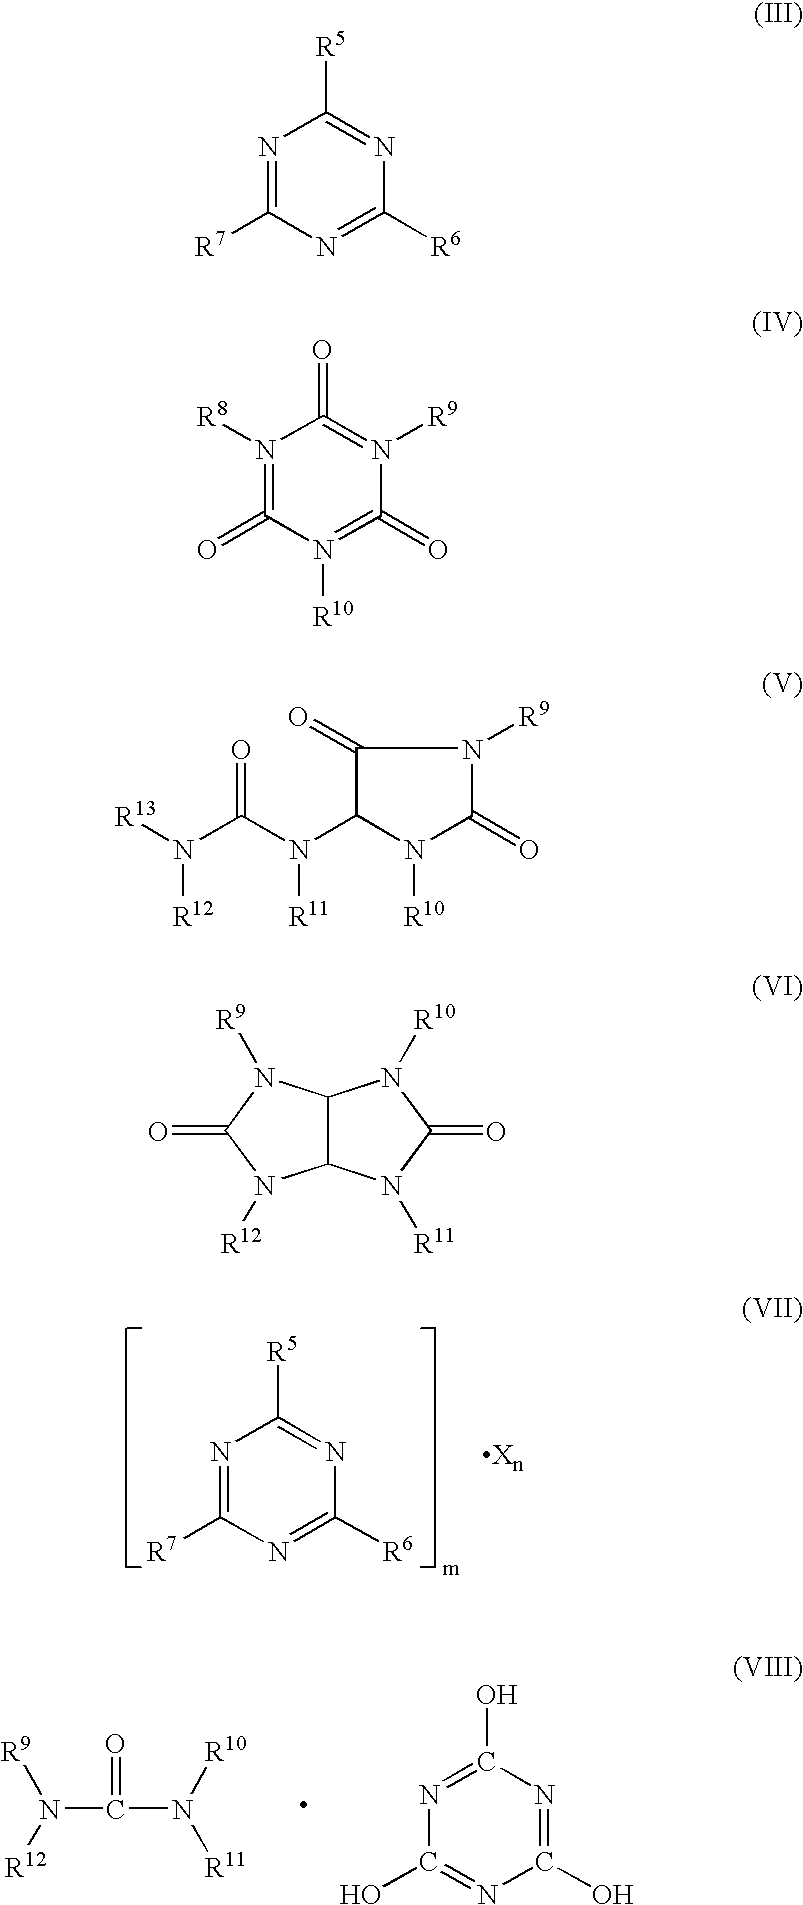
N1=C([R7])N=C([R6])N=C1[R5].N(C(N([R11])[R10])=O)([R12])[R9].C1(O)=NC(O)=NC(O)=N1.N1=C([R7])N=C([R6])N=C1[R5].N1([R8])=C(=O)N([R10])=C(=O)N([R9])=C1=O.C1(=O)C(N(C(N([R13])[R12])=O)[R11])N([R10])C(=O)N1[R9].C12C(N([R11])C(=O)N1[R10])N([R12])C(=O)N2[R9]
